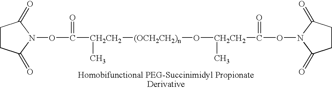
C1CC(=O)N(OC(=O)[CH2CH2](C)[(OCH2CH2)n]O[CH2CH2](C)C(=O)ON2C(=O)CCC2=O)C1=O
